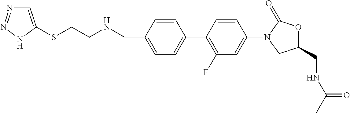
C(C1=CC=C(C2=C(F)C=C(N3C(=O)OC(CNC(C)=O)C3)C=C2)C=C1)NCCSC1=CN=NN1
